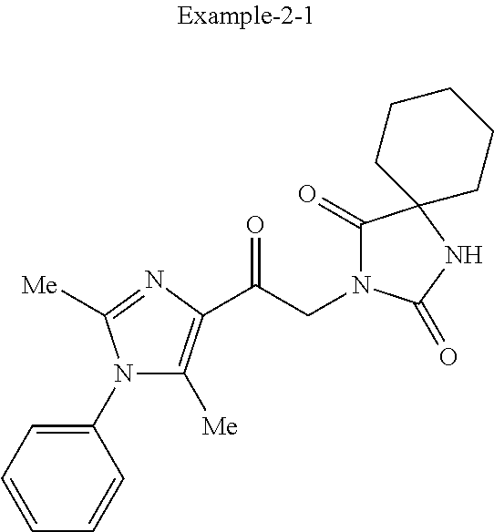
C1(N2C([Me])=C(C(CN3C(=O)C4(NC3=O)CCCCC4)=O)N=C2[Me])=CC=CC=C1
